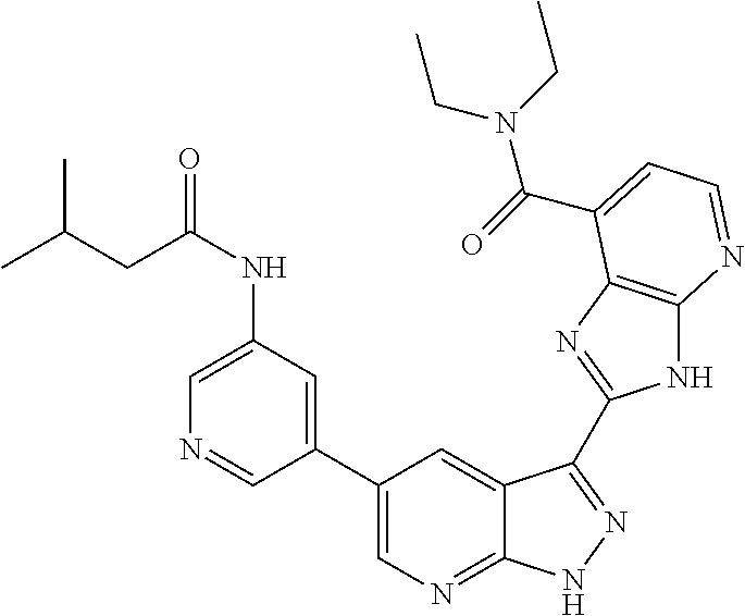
C1(C2=CN=C3C(=C2)C(C2=NC4=C(N2)N=CC=C4C(N(CC)CC)=O)=NN3)=CC(NC(=O)CC(C)C)=CN=C1
